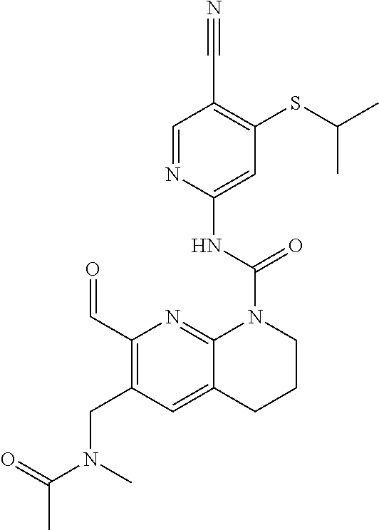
C(C)(N(C)CC1=C(C=O)N=C2C(=C1)CCCN2C(NC1=CC(SC(C)C)=C(C#N)C=N1)=O)=O
